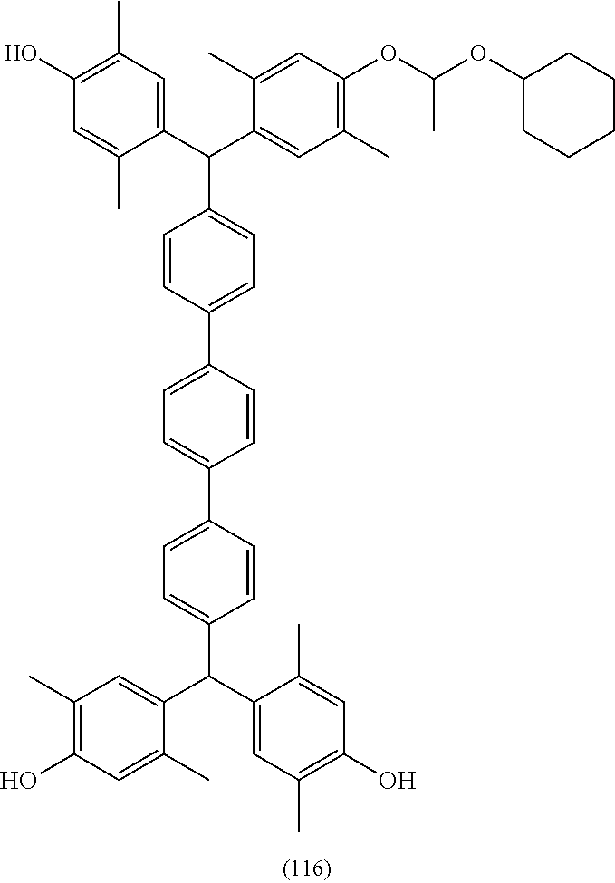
C1(C(C2=CC(C)=C(OC(OC3CCCCC3)C)C=C2C)C2=CC=C(C3=CC=C(C4=CC=C(C(C5=CC(C)=C(O)C=C5C)C5=CC(C)=C(O)C=C5C)C=C4)C=C3)C=C2)=CC(C)=C(O)C=C1C
